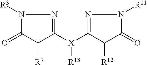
N1([R3])C(=O)C([R7])C([X](C2=NN([R11])C(=O)C2[R12])[R13])=N1
